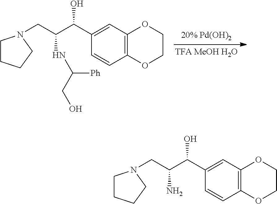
C1(C(C(CN2CCCC2)NC([Ph])CO)O)=CC2=C(C=C1)OCCO2.C1(C(C(CN2CCCC2)N)O)=CC2=C(C=C1)OCCO2
